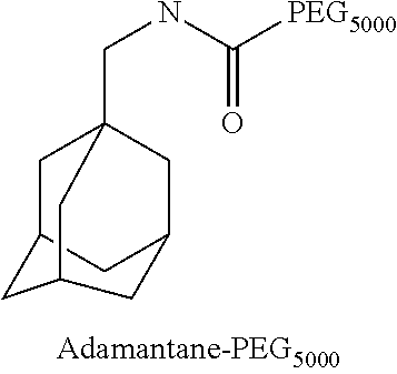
C1C2CC3CC1(CNC([PEG5000])=O)CC(C3)C2
